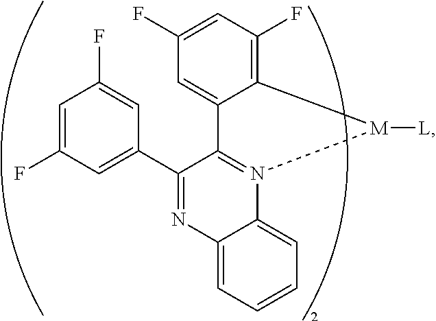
C1(C2=CC(F)=CC(F)=C2)=NC2=CC=CC=C2N2=C1C1=CC(F)=CC(F)=C1[M]2[L]
